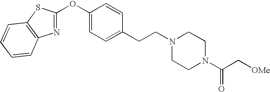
C1=CC=CC2=C1SC(OC1=CC=C(CCN3CCN(C(C[OMe])=O)CC3)C=C1)=N2
